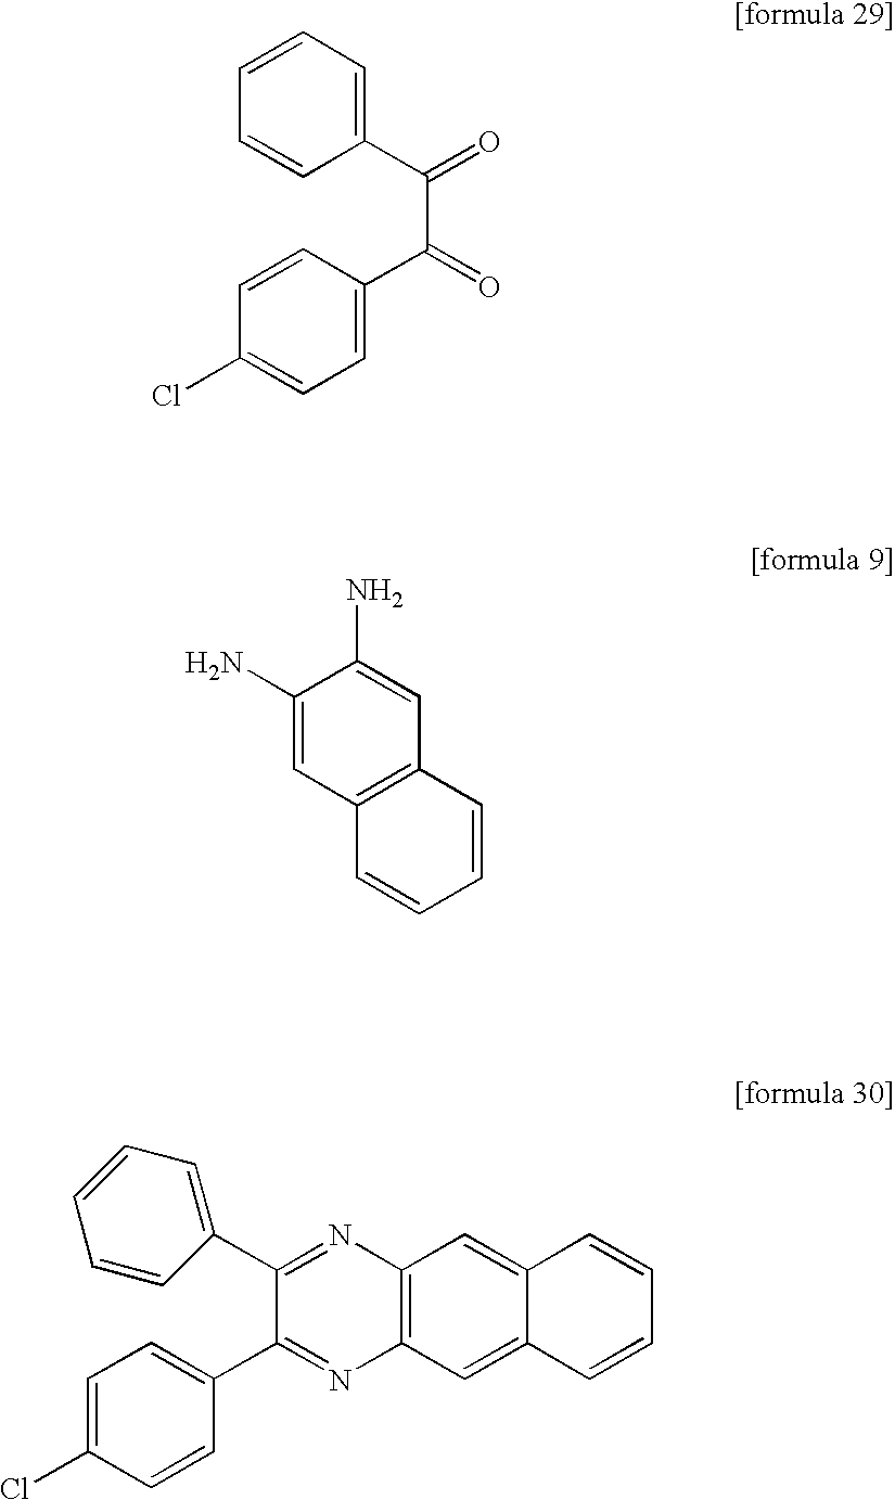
C1(C(C(C2=CC=C(Cl)C=C2)=O)=O)=CC=CC=C1.C1(N)=CC2=C(C=C1N)C=CC=C2.C12=C(C=C3C(=C1)C=CC=C3)N=C(C1=CC=C(Cl)C=C1)C(C1=CC=CC=C1)=N2
